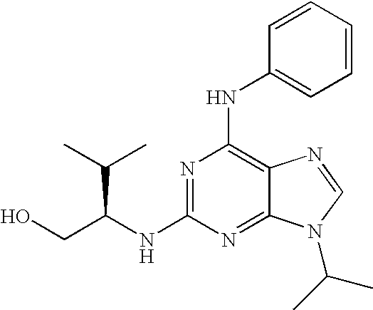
C1(NC2=CC=CC=C2)=C2C(=NC(NC(CO)C(C)C)=N1)N(C(C)C)C=N2
